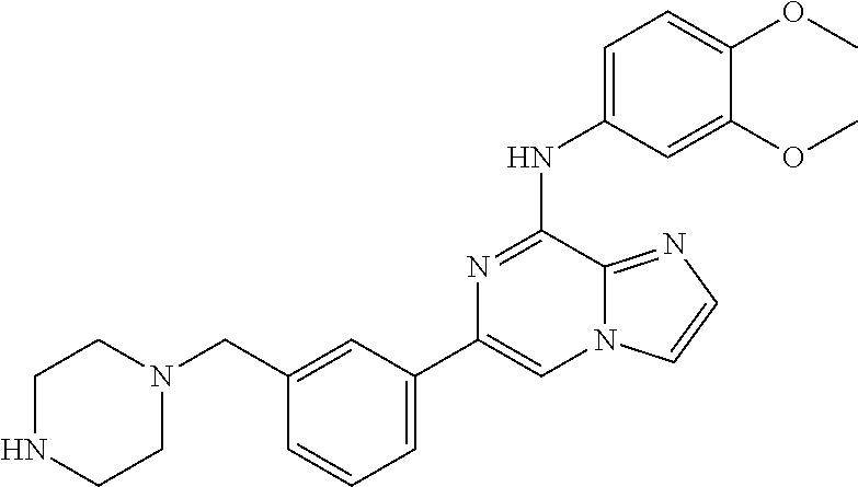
C1(CN2CCNCC2)=CC(C2=CN3C(=NC=C3)C(NC3=CC=C(OC)C(OC)=C3)=N2)=CC=C1
